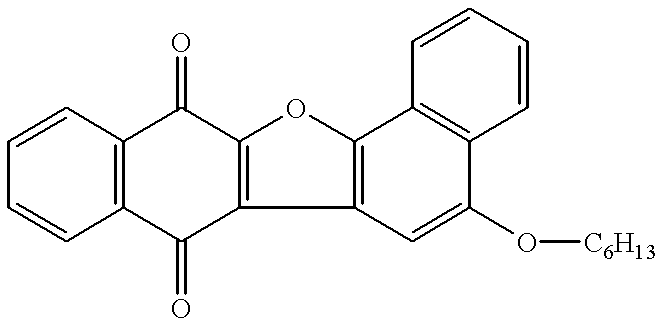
C1=CC2=C(C=C1)C(=O)C1=C(C2=O)OC2=C1C=C(O[C6H13])C1=C2C=CC=C1
